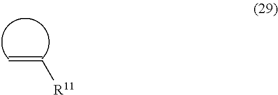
C=C[R11]
